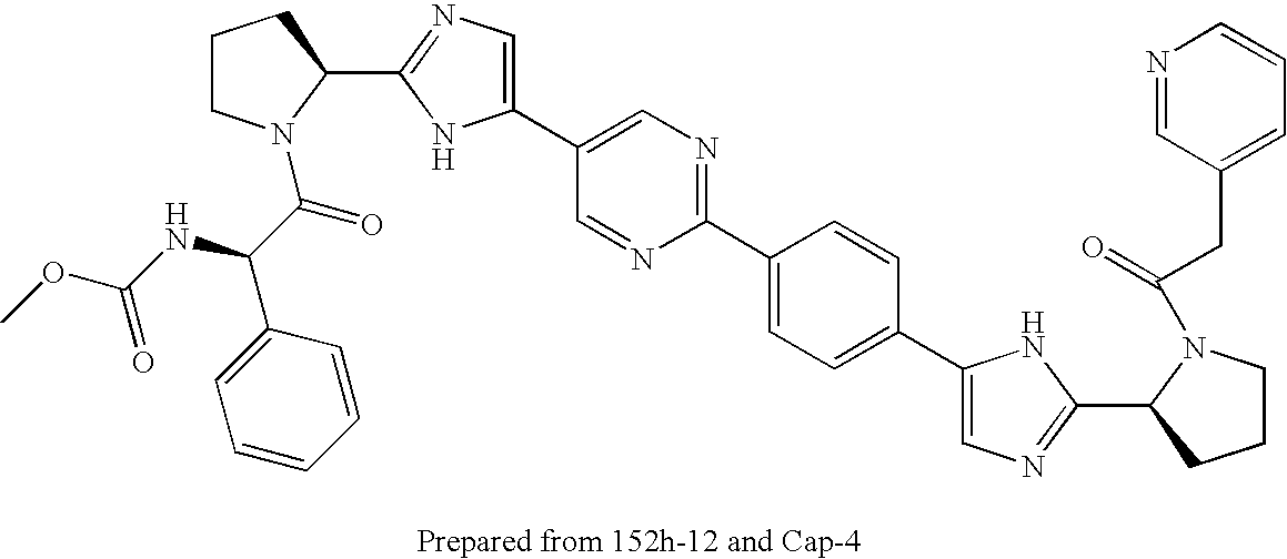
C1(C2=CN=C(C3=CC=C(C4=CN=C(C5N(C(=O)CC6=CC=CN=C6)CCC5)N4)C=C3)N=C2)=CN=C(C2N(C(C(C3=CC=CC=C3)NC(OC)=O)=O)CCC2)N1
